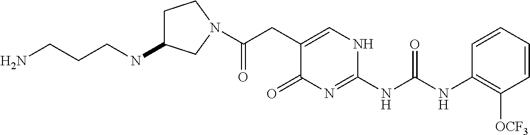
C(C1=CNC(NC(NC2=C([OCF3])C=CC=C2)=O)=NC1=O)C(=O)N1CC(NCCCN)CC1
